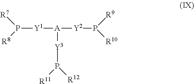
[R7]P([R8])[Y1][A]([Y2]P([R9])[R10])[Y3]P([R11])[R12]
